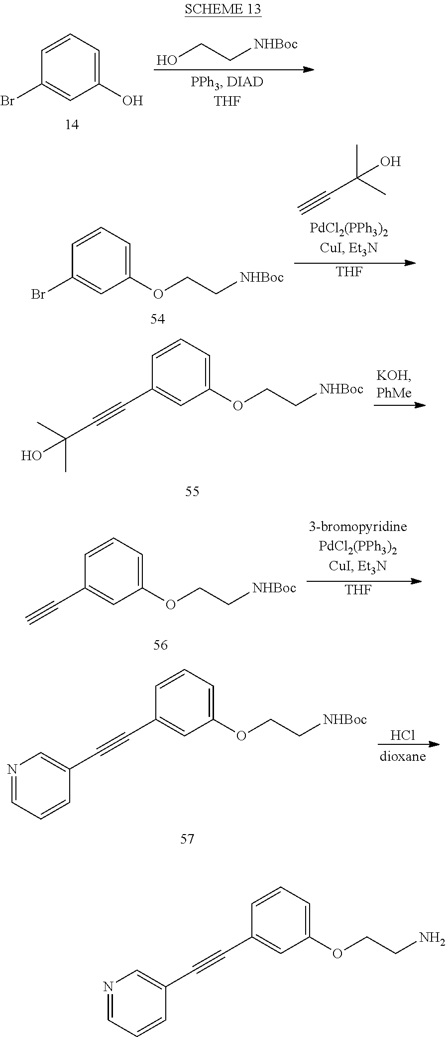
C1(O)=CC=CC(Br)=C1.OCC[NHBoc].C1(OCC[NHBoc])=CC=CC(Br)=C1.C(C(C)(C)O)#C.[THF].C1(OCC[NHBoc])=CC=CC(C#CC(C)(C)O)=C1.C1(OCC[NHBoc])=CC=CC(C#C)=C1.[THF].C1(OCC[NHBoc])=CC=CC(C#CC2=CN=CC=C2)=C1.Cl.C1(OCCN)=CC=CC(C#CC2=CN=CC=C2)=C1
